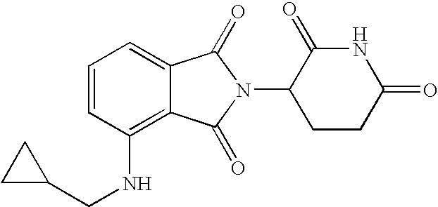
C1=CC(NCC2CC2)=C2C(=C1)C(=O)N(C1CCC(=O)NC1=O)C2=O
